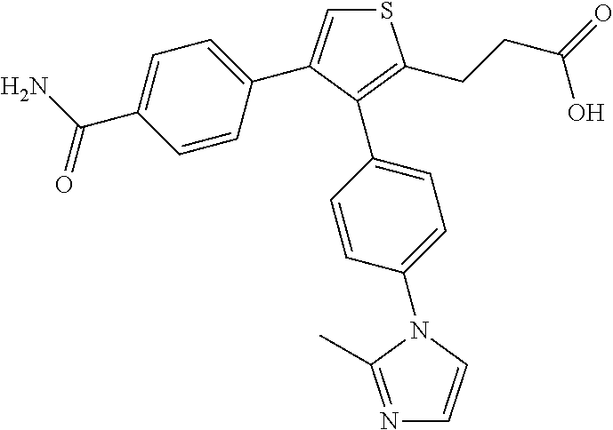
S1C=C(C2=CC=C(C(N)=O)C=C2)C(C2=CC=C(N3C=CN=C3C)C=C2)=C1CCC(O)=O
